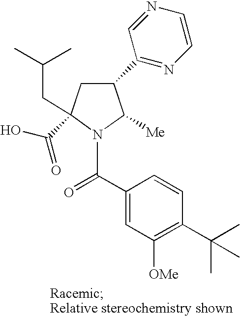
C1(C2=NC=CN=C2)CC(C(O)=O)(CC(C)C)N(C(C2=CC([OMe])=C(C(C)(C)C)C=C2)=O)C1[Me]
